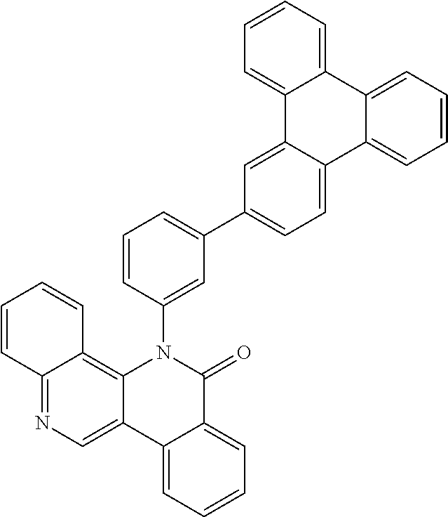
C12=CC=CC=C1C1=CC=CC=C1C1=CC=C(C3=CC=CC(N4C5=C6C(=NC=C5C5=CC=CC=C5C4=O)C=CC=C6)=C3)C=C21
